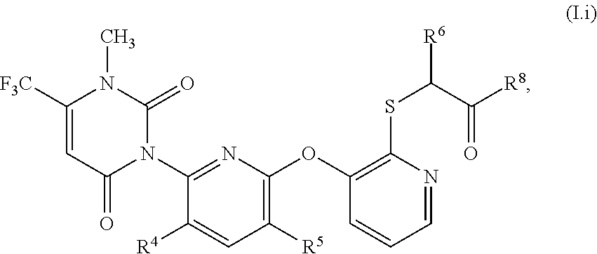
C1([R5])=C(OC2=C(SC([R6])C([R8])=O)N=CC=C2)N=C(N2C(=O)N(C)C([F3C])=CC2=O)C([R4])=C1
